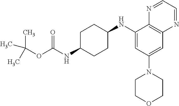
C1(NC2CCC(NC(OC(C)(C)C)=O)CC2)=CC(N2CCOCC2)=CC2=C1N=CC=N2
